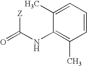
O=C([Z])NC1=C(C)C=CC=C1C
